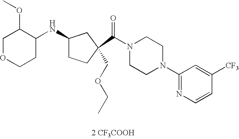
[2 CF3COOH].C(=O)(N1CCN(C2=NC=CC([CF3])=C2)CC1)C1(COCC)CCC(NC2C(OC)COCC2)C1
